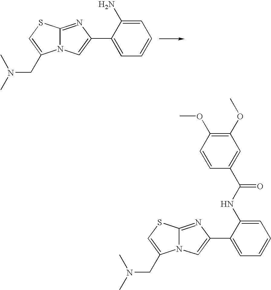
C1=C(N)C(C2=CN3C(=N2)SC=C3CN(C)C)=CC=C1.C1=C(NC(C2=CC(OC)=C(OC)C=C2)=O)C(C2=CN3C(=N2)SC=C3CN(C)C)=CC=C1
